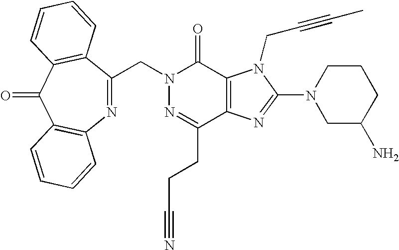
N1=C(CCC#N)C2=C(C(=O)N1CC1=NC3=C(C(=O)C4=C1C=CC=C4)C=CC=C3)N(CC#CC)C(N1CC(N)CCC1)=N2
